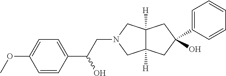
C1(O)(C2=CC=CC=C2)CC2([H])C([H])(CN(CC(C3=CC=C(OC)C=C3)O)C2)C1
